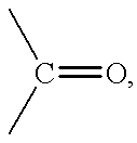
C(=O)(C)C
